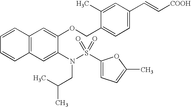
C12=C(C=C(N(S(C3=CC=C(C)O3)(=O)=O)CC(C)C)C(OCC3=CC=C(C=C[COOH])C=C3C)=C1)C=CC=C2
